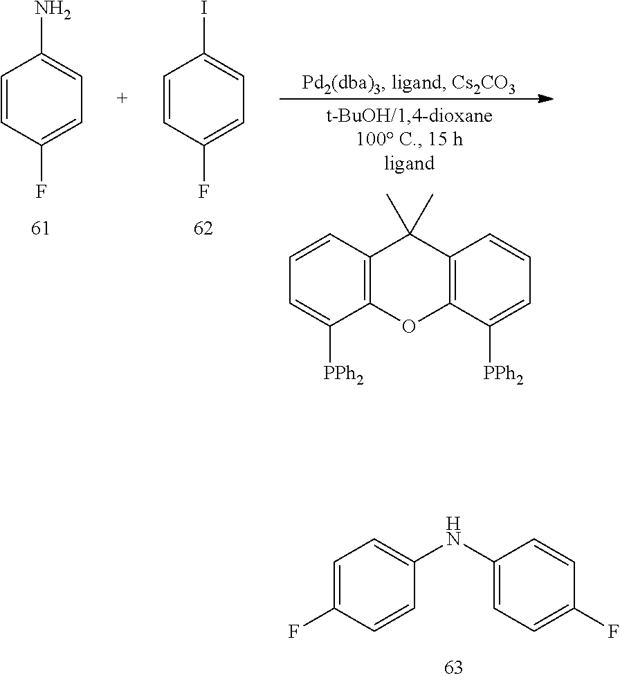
C1=C(F)C=CC(NC2=CC=C(F)C=C2)=C1.C1=CC(F)=CC=C1N.C1=CC(F)=CC=C1I.C12=C(C=CC=C1[PPh2])C(C)(C)C1=C(O2)C([PPh2])=CC=C1
